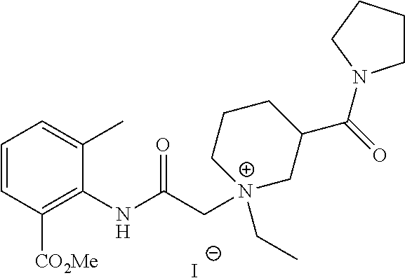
C1=CC([CO2Me])=C(NC(C[N+]2(CC)CC(C(=O)N3CCCC3)CCC2)=O)C(C)=C1.[I-]
